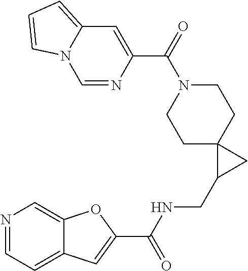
C1=NC(C(=O)N2CCC3(CC2)C(CNC(C2=CC4=CC=NC=C4O2)=O)C3)=CC2=CC=CN12
